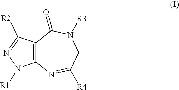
C12=C(N=C([R4])CN([R3])C1=O)N([R1])N=C2[R2]
